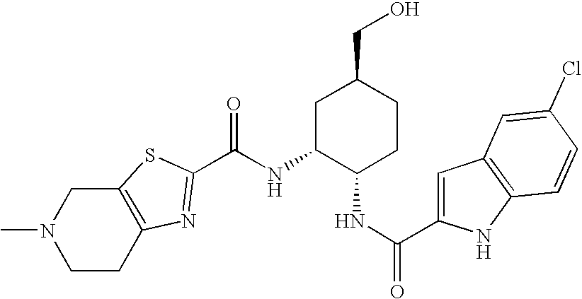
CN1CCC2=C(C1)SC(C(NC1C(NC(C3=CC4=C(N3)C=CC(Cl)=C4)=O)CCC(CO)C1)=O)=N2
